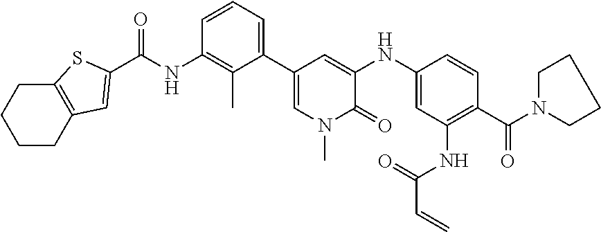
C(NC1=C(C)C(C2=CN(C)C(=O)C(NC3=CC(NC(C=C)=O)=C(C(N4CCCC4)=O)C=C3)=C2)=CC=C1)(=O)C1=CC2=C(CCCC2)S1
